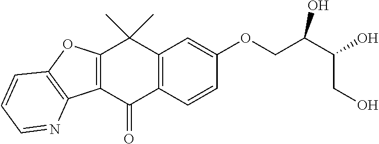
C12=C(C(=O)C3=C(C1(C)C)C=C(OCC(O)C(O)CO)C=C3)C1=C(O2)C=CC=N1
